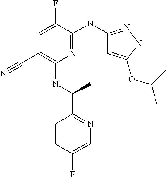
C1(C#N)=C(NC(C2=NC=C(F)C=C2)C)N=C(NC2=NNC(OC(C)C)=C2)C(F)=C1
